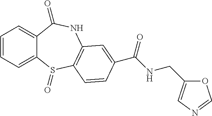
C1=CC=C2C(=C1)C(=O)NC1=C(S2=O)C=CC(C(NCC2=CN=CO2)=O)=C1
